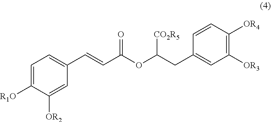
C1=C([R1O])C([OR2])=CC(C=CC(OC(CC2=CC([OR3])=C([OR4])C=C2)[CO2R5])=O)=C1
